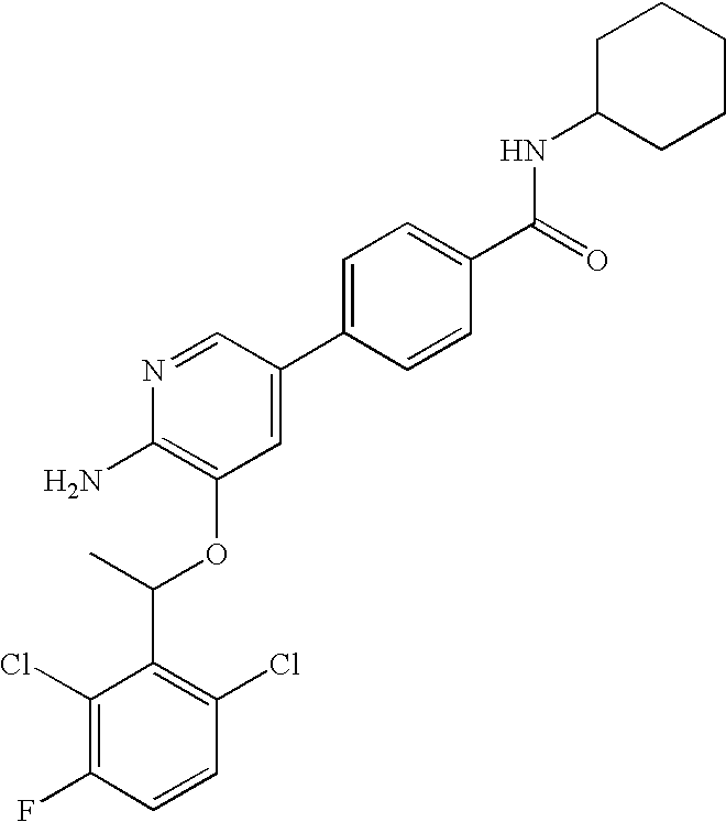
C1(Cl)=C(F)C=CC(Cl)=C1C(C)OC1=C(N)N=CC(C2=CC=C(C(=O)NC3CCCCC3)C=C2)=C1
